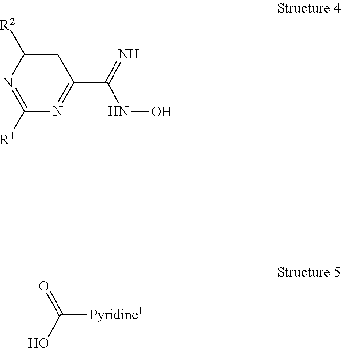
C1=C([R2])N=C([R1])N=C1C(=N)NO.OC([Pyridine1])=O
